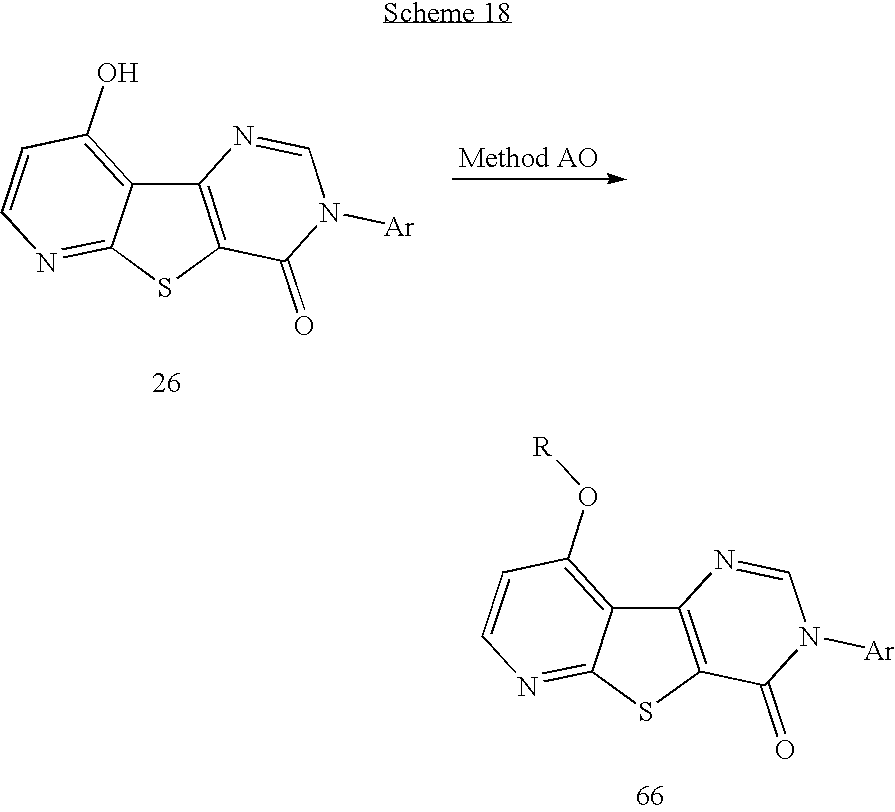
C12=C(SC3=NC=CC(O)=C13)C(=O)N([Ar])C=N2.C12=C(SC3=NC=CC(O[R])=C13)C(=O)N([Ar])C=N2
